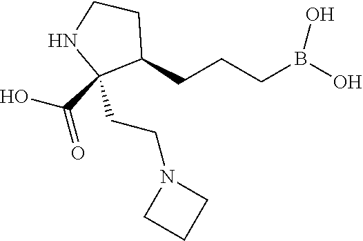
C1(CCCB(O)O)C(C(O)=O)(CCN2CCC2)NCC1
